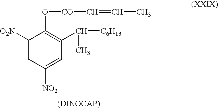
C1([O2N])=CC([NO2])=CC(C([C6H13])C)=C1O[CO]C=CC
